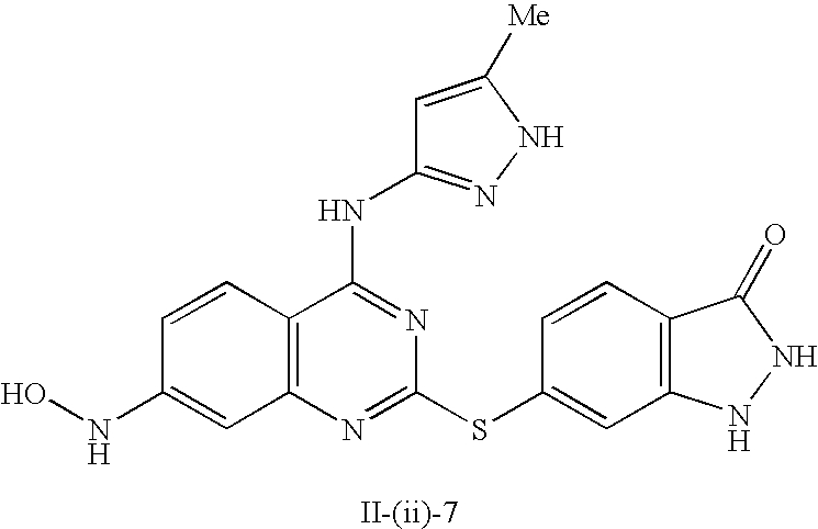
C12=C(N=C(SC3=CC4=C(C=C3)C(=O)NN4)N=C1NC1=NNC([Me])=C1)C=C(NO)C=C2
